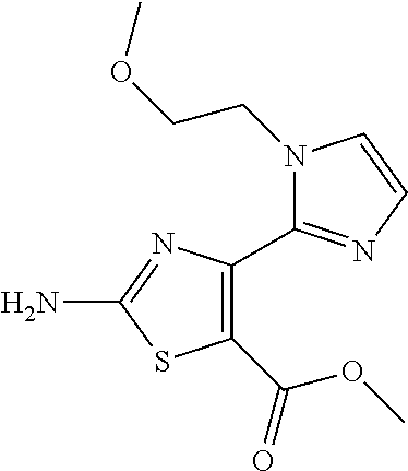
NC1=NC(C2=NC=CN2CCOC)=C(C(OC)=O)S1
